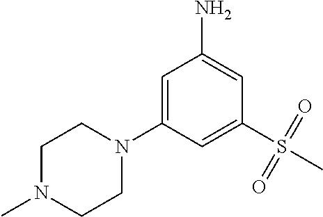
C1=C(N2CCN(C)CC2)C=C(S(C)(=O)=O)C=C1N
